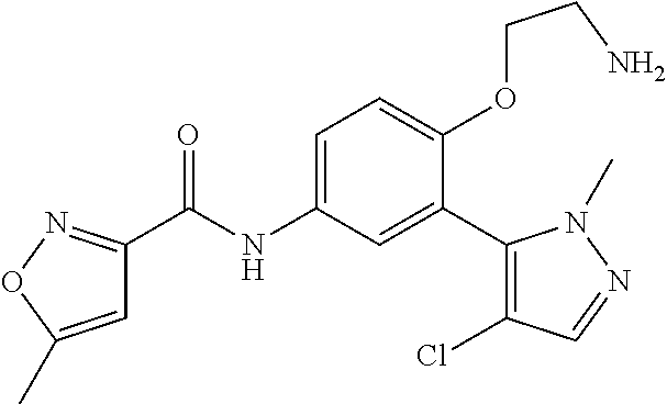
C1=C(C)ON=C1C(=O)NC1=CC=C(OCCN)C(C2=C(Cl)C=NN2C)=C1
